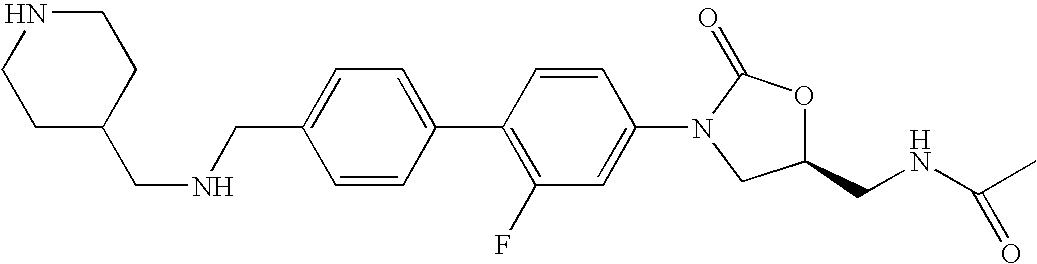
C1=C(CNCC2CCNCC2)C=CC(C2=C(F)C=C(N3CC(CNC(C)=O)OC3=O)C=C2)=C1
